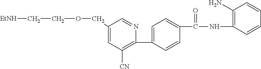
C1(COCC[EtNH])=CC([CN])=C(C2=CC=C(C(NC3=C(N)C=CC=C3)=O)C=C2)N=C1
